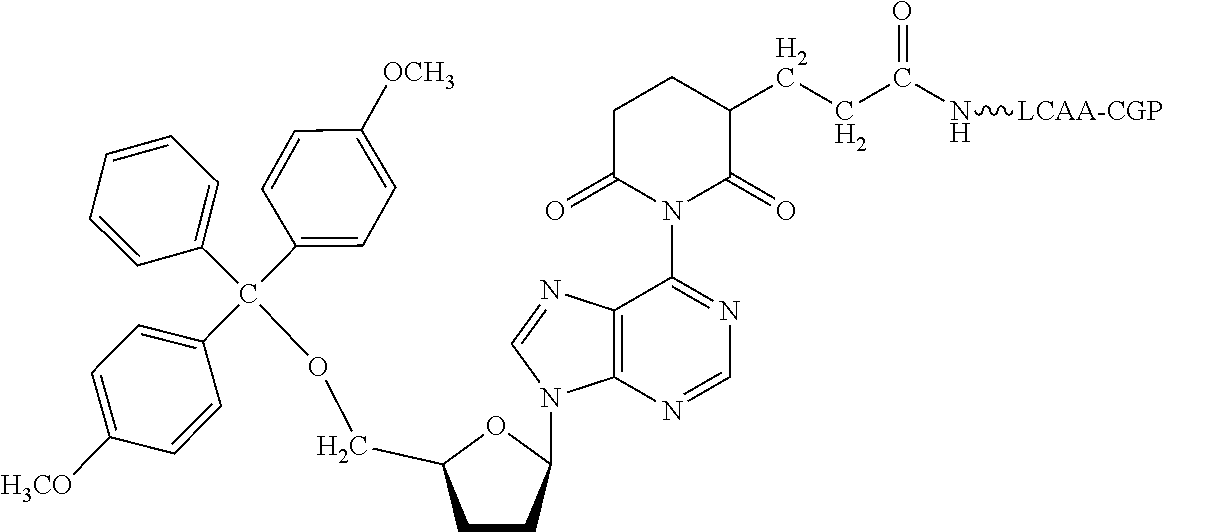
C1(C(C2=CC=C([OCH3])C=C2)(C2=CC=C([H3CO])C=C2)OCC2CCC(N3C4=C(C(N5C(=O)C(CCC(N[LCAA-CGP])=O)CCC5=O)=NC=N4)N=C3)O2)=CC=CC=C1
